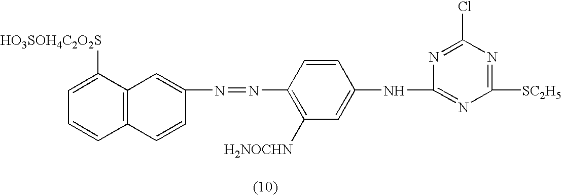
C1(N=NC2=C([H2NOCHN])C=C(NC3=NC([SC2H5])=NC(Cl)=N3)C=C2)=CC2=C(C=C1)C=CC=C2[HO3SOH4C2O2S]
